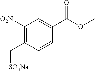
C1([O2N])=C(C[SO3Na])C=CC(C(OC)=O)=C1
